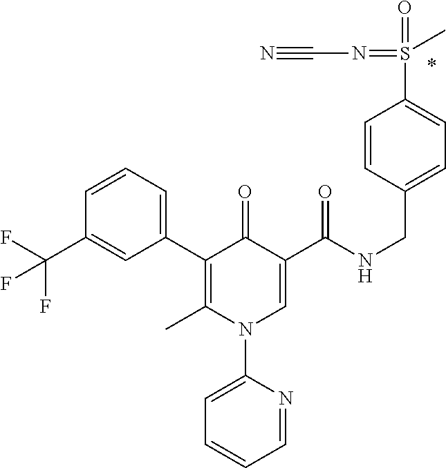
C1(C2=C(C)N(C3=CC=CC=N3)C=C(C(NCC3=CC=C(S(=O)(=NC#N)C)C=C3)=O)C2=O)=CC=CC(C(F)(F)F)=C1
